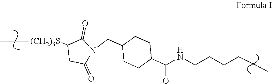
[(CH2)3S](CC)C1CC(=O)N(CC2CCC(C(=O)NCCCCCC)CC2)C1=O
